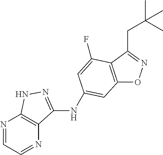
C12=C(C(CC(C)(C)C)=NO1)C(F)=CC(NC1=NNC3=C1N=CC=N3)=C2
